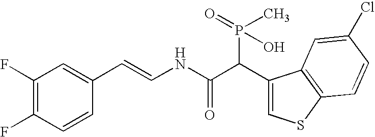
C1(F)=C(F)C=CC(C=CNC(C(C2=CSC3=C2C=C(Cl)C=C3)P(=O)(C)O)=O)=C1
